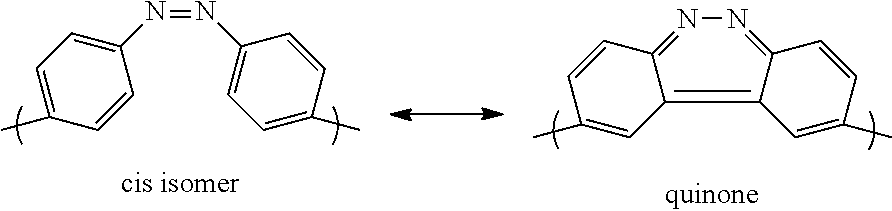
C1(N=NC2=CC=C(C)C=C2)=CC=C(C)C=C1.C12=NN=C3C=CC(C)=CC3=C1C=C(C)C=C2
